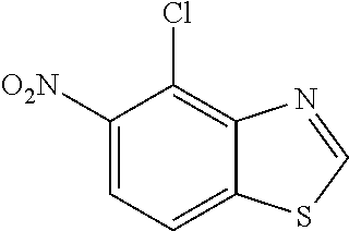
C1([O2N])=CC=C2C(=C1Cl)N=CS2
